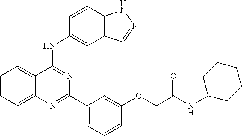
C1=CC=C2C(=C1)C(NC1=CC3=C(C=C1)NN=C3)=NC(C1=CC=CC(OCC(=O)NC3CCCCC3)=C1)=N2
